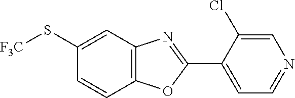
C12=C(C=C(S[F3C])C=C1)N=C(C1=CC=NC=C1Cl)O2
